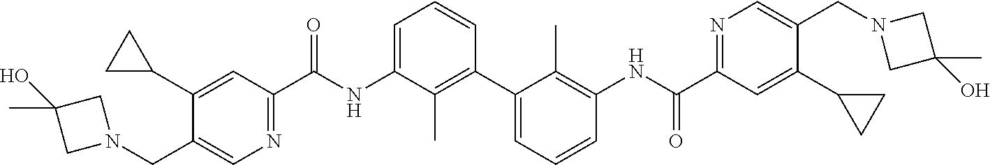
C1(C2CC2)=CC(C(NC2=CC=CC(C3=CC=CC(NC(C4=NC=C(CN5CC(C)(O)C5)C(C5CC5)=C4)=O)=C3C)=C2C)=O)=NC=C1CN1CC(O)(C)C1
